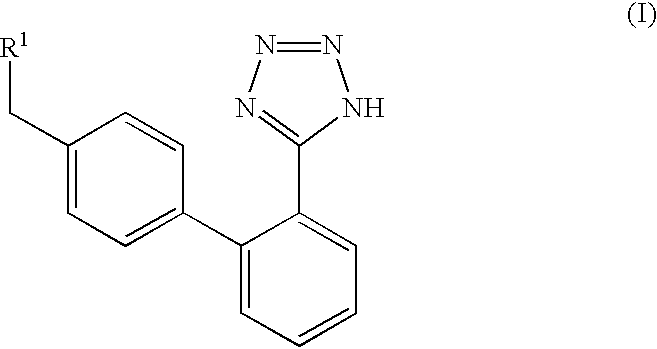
C1(C[R1])=CC=C(C2=CC=CC=C2C2=NN=NN2)C=C1
